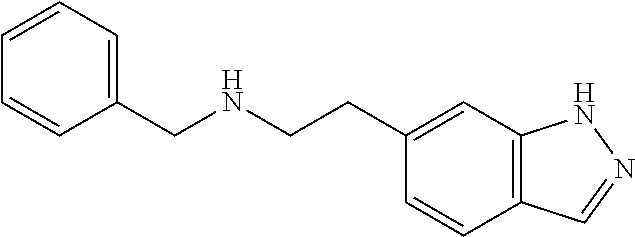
C1=CC(CNCCC2=CC3=C(C=C2)C=NN3)=CC=C1
